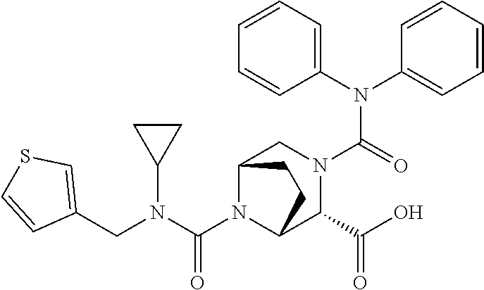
C(N1C2C(C(=O)O)N(C(N(C3=CC=CC=C3)C3=CC=CC=C3)=O)CC1CC2)(N(CC1=CSC=C1)C1CC1)=O
